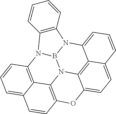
B12N3C4=CC=CC5=CC=C6C(=C45)N1C1=C(O6)C=CC4=CC=CC(=C41)N2C1=C3C=CC=C1
